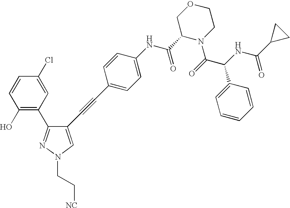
C1(O)=C(C2=NN(CC[NC])C=C2C#CC2=CC=C(NC(=O)C3N(C(=O)C(C4=CC=CC=C4)NC(=O)C4CC4)CCOC3)C=C2)C=C(Cl)C=C1
